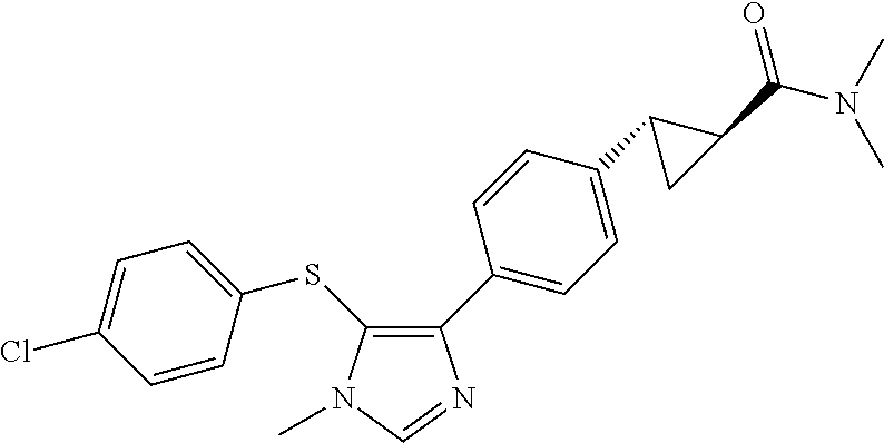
C1(C2=CC=C(C3C(C(N(C)C)=O)C3)C=C2)=C(SC2=CC=C(Cl)C=C2)N(C)C=N1
